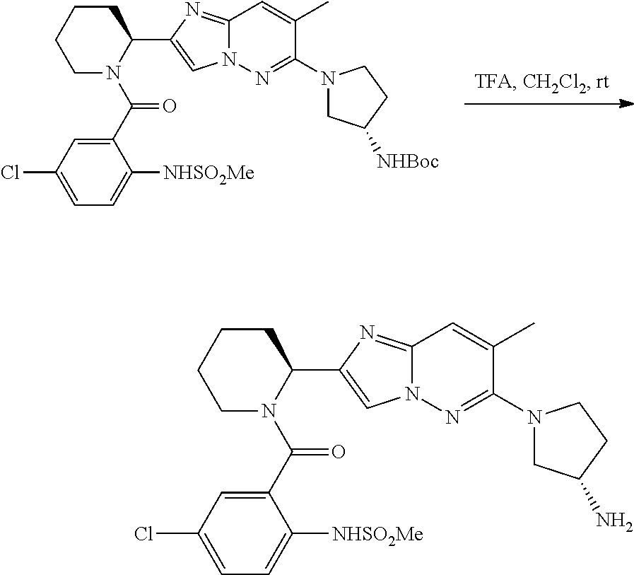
C1(C(=O)N2CCCCC2C2=CN3C(=N2)C=C(C)C(N2CC([NHBoc])CC2)=N3)=CC(Cl)=CC=C1[NHSO2Me].C1(C(=O)N2CCCCC2C2=CN3C(=N2)C=C(C)C(N2CC(N)CC2)=N3)=CC(Cl)=CC=C1[NHSO2Me]
